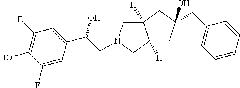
C12([H])CN(CC(C3=CC(F)=C(O)C(F)=C3)O)CC1([H])CC(CC1=CC=CC=C1)(O)C2
